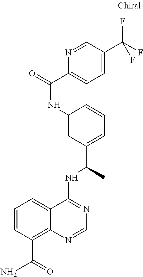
C1=CC(C(=O)N)=C2C(=C1)C(NC(C)C1=CC=CC(NC(=O)C3=CC=C(C(F)(F)F)C=N3)=C1)=NC=N2
